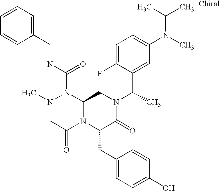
CN1CC(=O)N2C(N1C(NCC1=CC=CC=C1)=O)CN(C(C1=CC(N(C)C(C)C)=CC=C1F)C)C(=O)C2CC1=CC=C(O)C=C1
